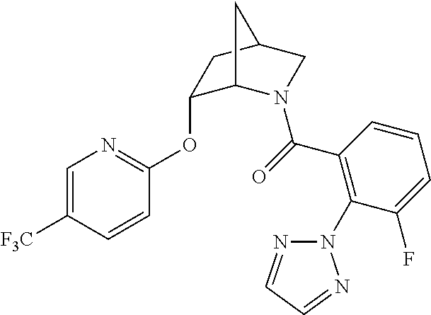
C1=C([F3C])C=CC(OC2C3N(C(=O)C4=C(N5N=CC=N5)C(F)=CC=C4)CC(C2)C3)=N1
